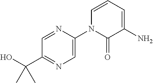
OC(C1=NC=C(N2C(=O)C(N)=CC=C2)N=C1)(C)C
